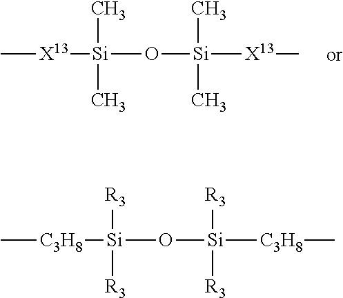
C[X13][Si](O[Si]([X13]C)(C)C)(C)C.C[C3H8][Si](O[Si]([C3H8]C)([R3])[R3])([R3])[R3]
